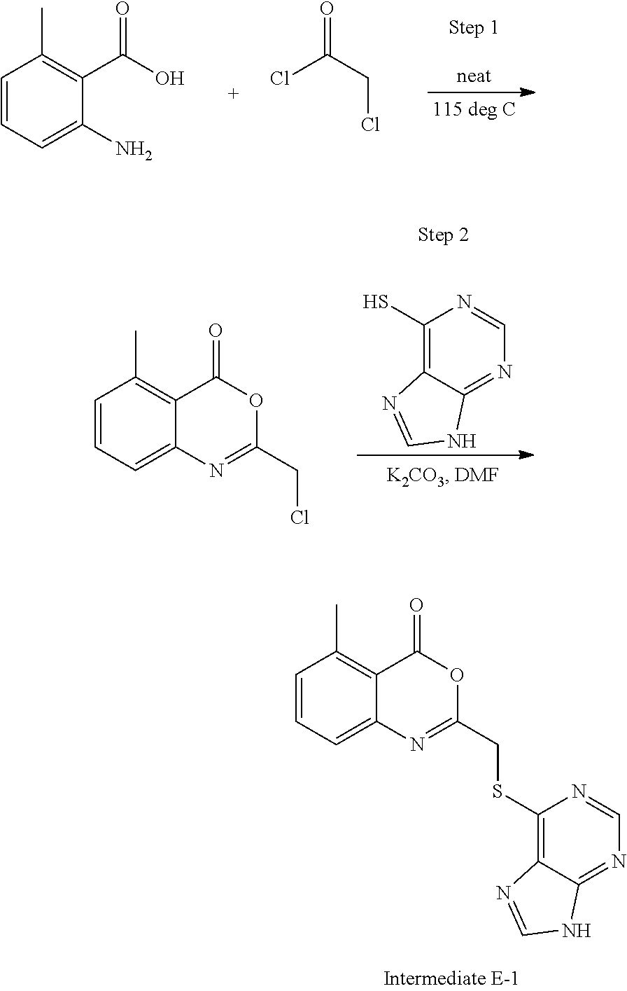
C1=CC=C(N)C(C(O)=O)=C1C.ClC(CCl)=O.C1(S)=C2C(=NC=N1)NC=N2.C1=CC=C2C(=C1C)C(=O)OC(CCl)=N2.C1=CC=C2C(=C1C)C(=O)OC(CSC1=C3C(=NC=N1)NC=N3)=N2
